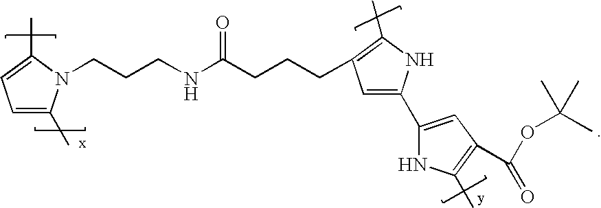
C1=C(C)N(CCCNC(CCCC2=C(C)NC(C3=CC(C(OC(C)(C)C)=O)=C(C)N3)=C2)=O)C(C)=C1
